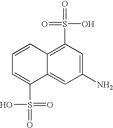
C1(N)=CC(S(=O)(O)=O)=C2C(=C1)C(S(=O)(=O)O)=CC=C2
